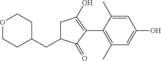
C1C(CC2CCOCC2)C(=O)C(C2=C(C)C=C(O)C=C2C)=C1O
